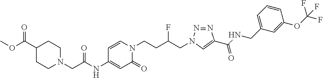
C1N(CC(NC2=CC(=O)N(CCC(CN3N=NC(C(NCC4=CC=CC(OC(F)(F)F)=C4)=O)=C3)F)C=C2)=O)CCC(C(OC)=O)C1
